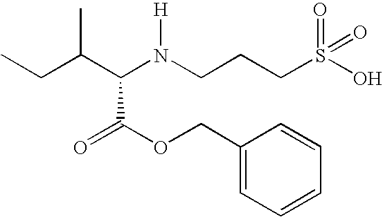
C(C(N(CCCS(=O)(O)=O)[H])C(OCC1=CC=CC=C1)=O)(C)CC
